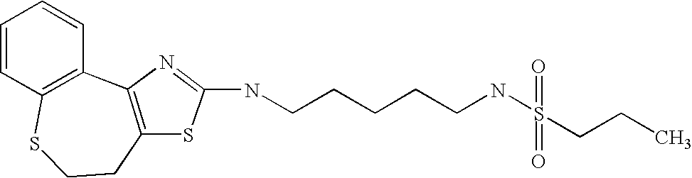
C1=CC2=C(C=C1)C1=C(CCS2)SC(NCCCCCNS(=O)(=O)CCC)=N1
